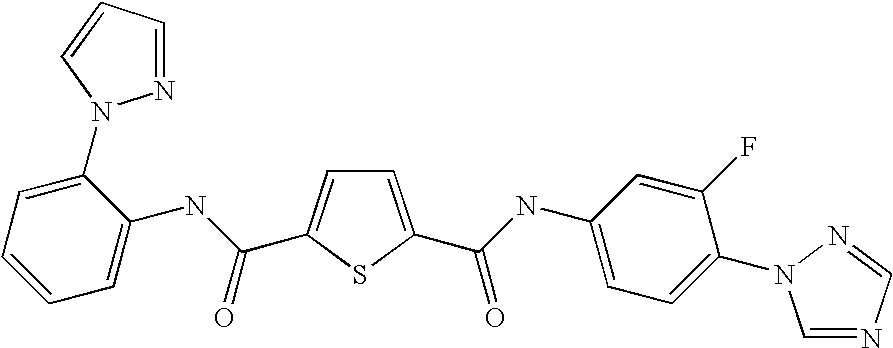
C1=C(C(=O)NC2=CC=C(N3C=NC=N3)C(F)=C2)SC(C(NC2=CC=CC=C2N2N=CC=C2)=O)=C1
